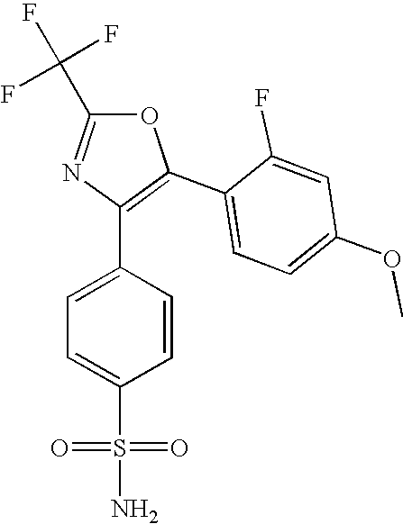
C1=C(S(N)(=O)=O)C=CC(C2=C(C3=CC=C(OC)C=C3F)OC(C(F)(F)F)=N2)=C1
